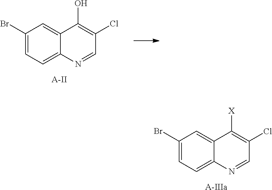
C1(Br)=CC=C2C(=C1)C(O)=C(Cl)C=N2.[A-II].C1(Br)=CC=C2C(=C1)C([X])=C(Cl)C=N2.[A-IIIa]
